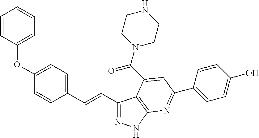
C1(C=CC2=CC=C(OC3=CC=CC=C3)C=C2)=NNC2=C1C(C(N1CCNCC1)=O)=CC(C1=CC=C(O)C=C1)=N2
